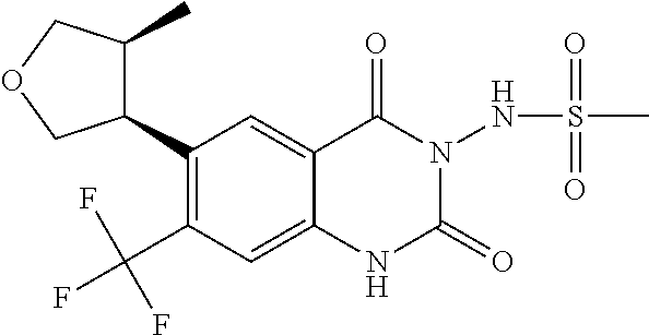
C1(C2C(C)COC2)=C(C(F)(F)F)C=C2C(=C1)C(=O)N(NS(C)(=O)=O)C(=O)N2
